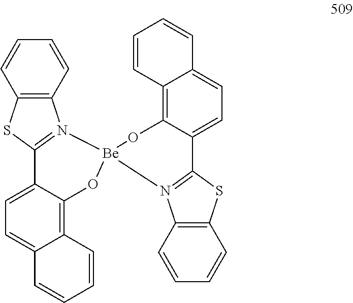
C12=C3C(=CC=C1C=CC=C2)C1=N(C2=C(S1)C=CC=C2)[Be]1(O3)N2=C(SC3=C2C=CC=C3)C2=CC=C3C(=C2O1)C=CC=C3
